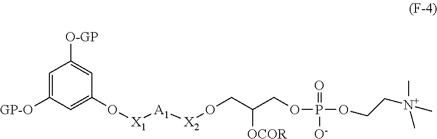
C1=C([GP-O])C=C(O[X1][A1][X2]OCC(COP(=O)([O-])OCC[N+](C)(C)C)[OCOR])C=C1[O-GP]
